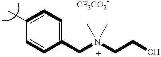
C1(C)=CC=C(CN(CCO)(C)C)C=C1
